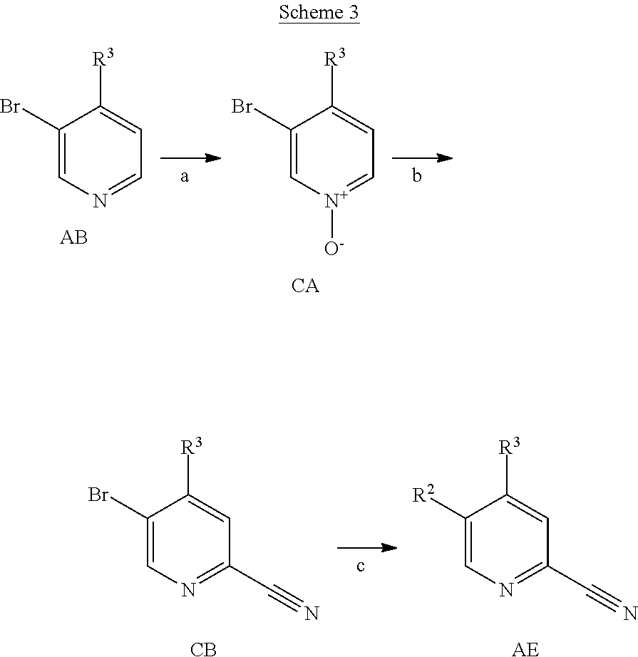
[CA].C1(Br)=C[N+]([O-])=CC=C1[R3].C1(Br)=CN=CC=C1[R3].[AB].C1([R2])=CN=C(C#N)C=C1[R3].[AE].C1(Br)=CN=C(C#N)C=C1[R3].[CB]
